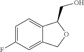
C1=C(F)C=C2C(=C1)C(CO)OC2
